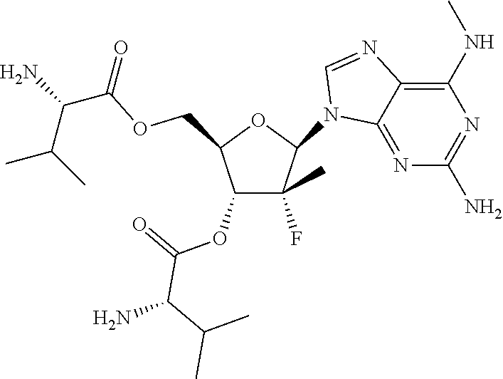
C1(N2C3=NC(N)=NC(NC)=C3N=C2)C(F)(C)C(OC(=O)C(C(C)C)N)C(COC(C(N)C(C)C)=O)O1
